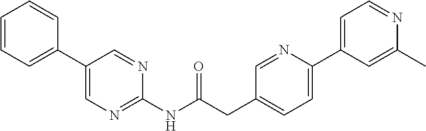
C1=CC=C(C2=CN=C(NC(CC3=CC=C(C4=CC=NC(C)=C4)N=C3)=O)N=C2)C=C1
